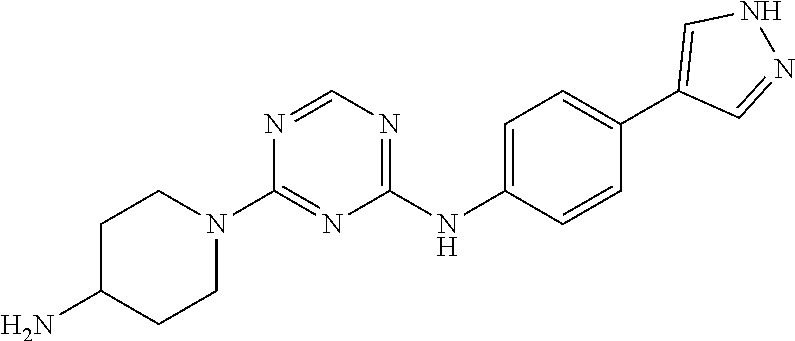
C1C(N)CCN(C2=NC(NC3=CC=C(C4=CNN=C4)C=C3)=NC=N2)C1
